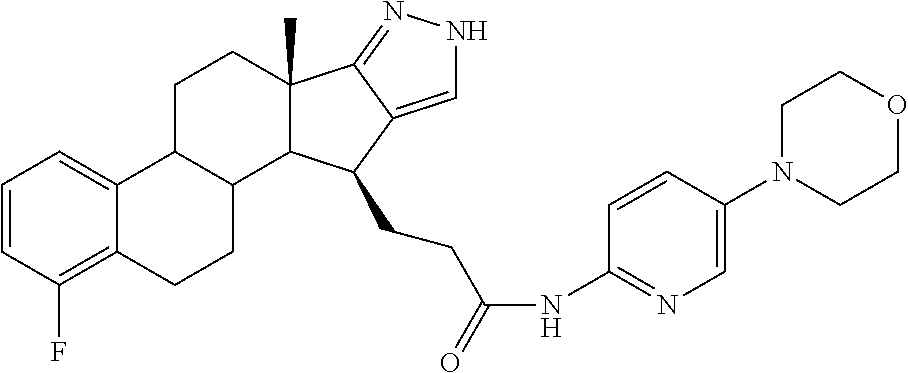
C1=CC(F)=C2C(=C1)C1C(CC2)C2C(C)(CC1)C1=NNC=C1C2CCC(NC1=NC=C(N2CCOCC2)C=C1)=O
